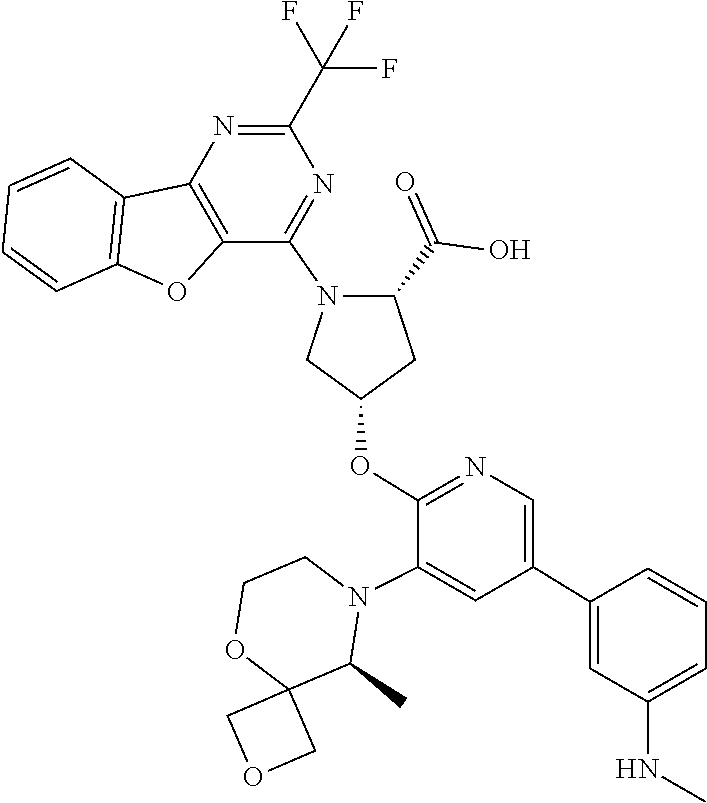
C12(COC1)OCCN(C1=CC(C3=CC(NC)=CC=C3)=CN=C1OC1CN(C3=NC(C(F)(F)F)=NC4=C3OC3=C4C=CC=C3)C(C(=O)O)C1)C2C
